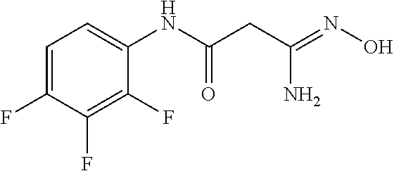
C1=C(F)C(F)=C(F)C(NC(CC(=NO)N)=O)=C1
